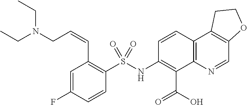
N(C1=C(C(=O)O)C2=C(C=C1)C1=C(C=N2)OCC1)S(C1=C(C=CCN(CC)CC)C=C(F)C=C1)(=O)=O
